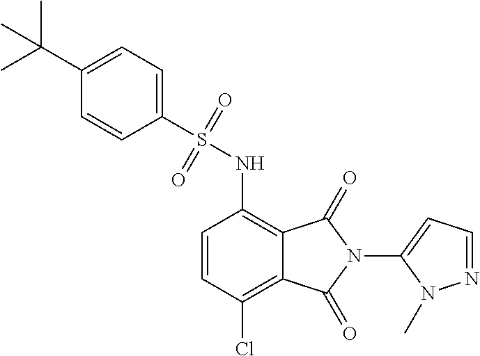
C1=CC(Cl)=C2C(=C1NS(C1=CC=C(C(C)(C)C)C=C1)(=O)=O)C(=O)N(C1=CC=NN1C)C2=O
